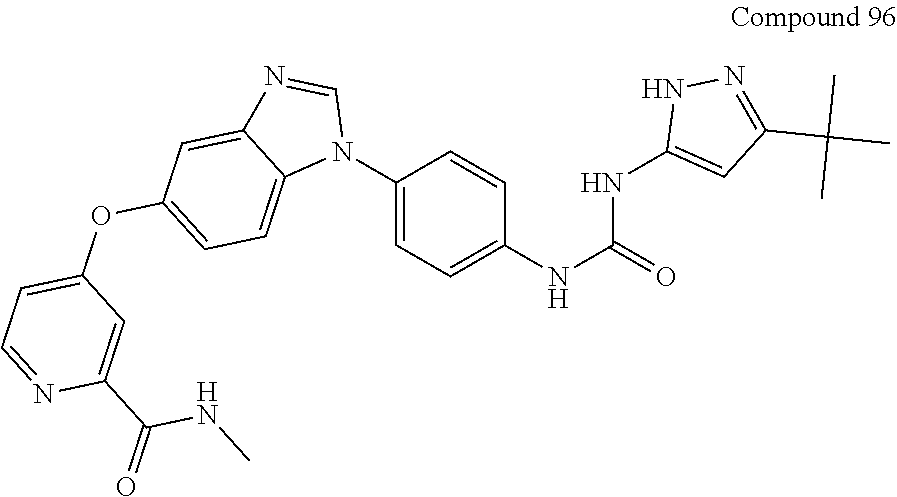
C1(N2C=NC3=CC(OC4=CC=NC(C(=O)NC)=C4)=CC=C23)=CC=C(NC(NC2=CC(C(C)(C)C)=NN2)=O)C=C1
